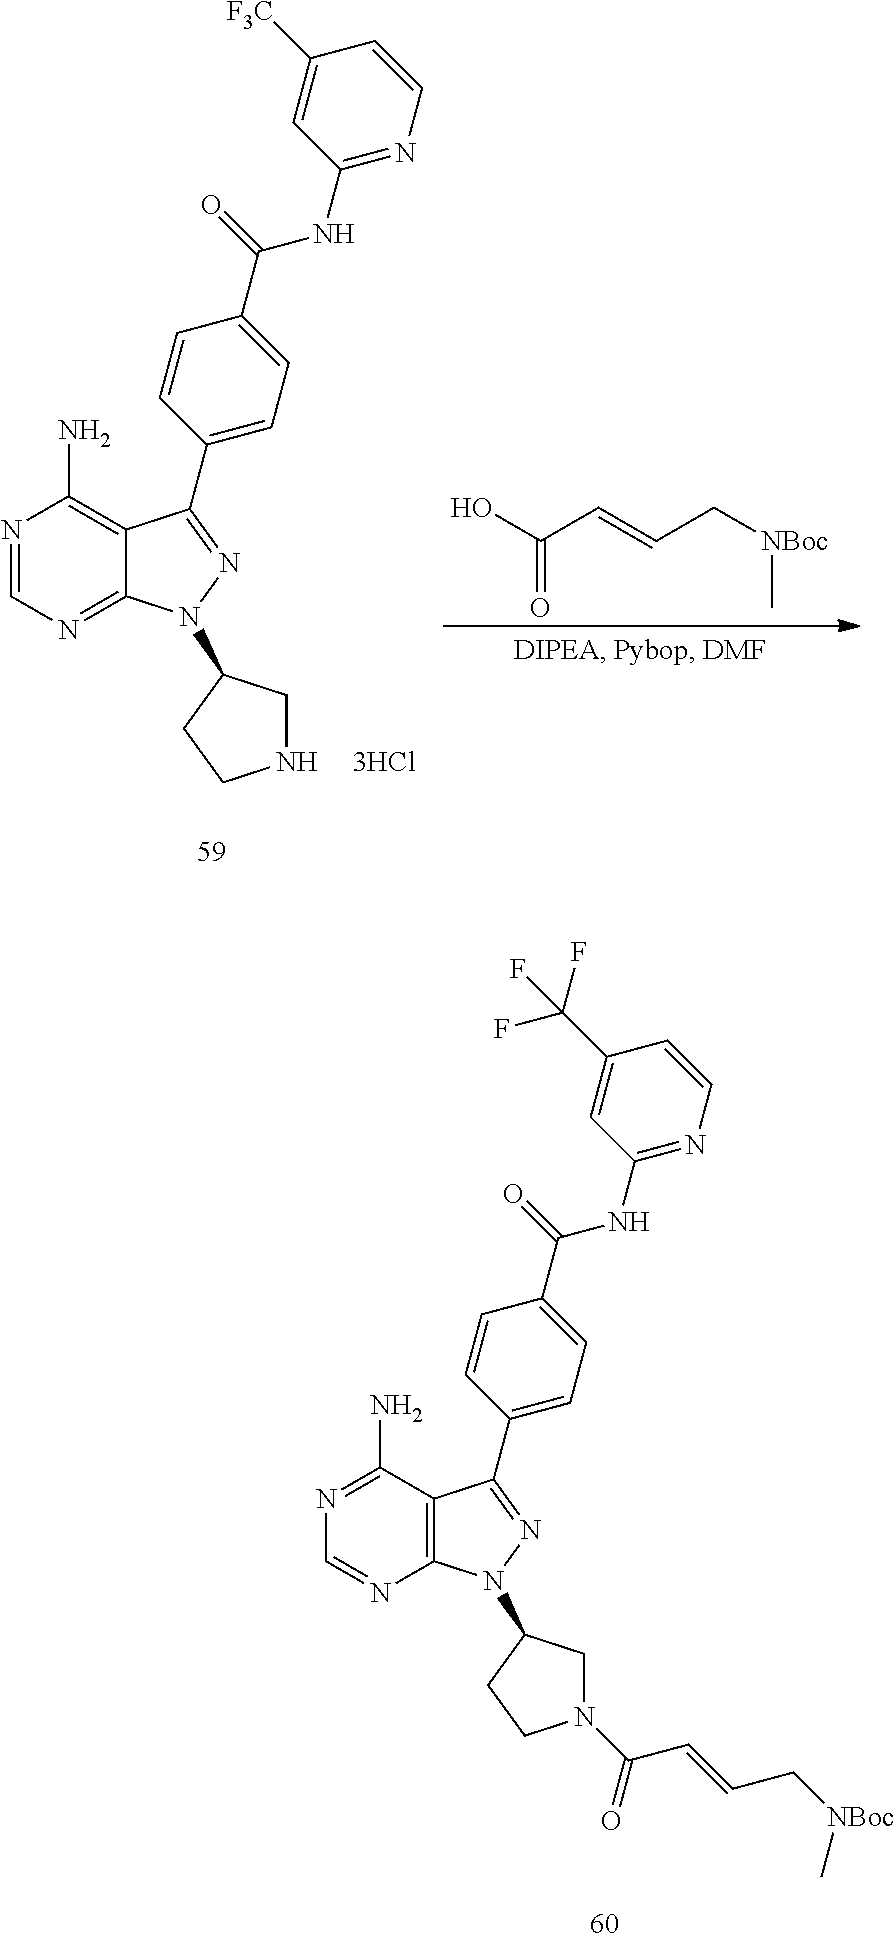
N1=CN=C2C(=C1N)C(C1=CC=C(C(NC3=NC=CC([F3C])=C3)=O)C=C1)=NN2C1CNCC1.[3HCl].C(C=CC[NBoc]C)(O)=O.N1=C(N)C2=C(N=C1)N(C1CN(C(C=CC[NBoc]C)=O)CC1)N=C2C1=CC=C(C(NC2=NC=CC(C(F)(F)F)=C2)=O)C=C1
